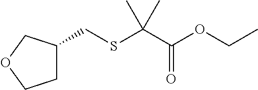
C1C(CSC(C(OCC)=O)(C)C)COC1
